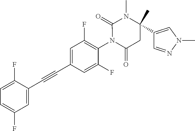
C1=C(F)C(C#CC2=CC(F)=C(N3C(=O)CC(C4=CN(C)N=C4)(C)N(C)C3=O)C(F)=C2)=CC(F)=C1
